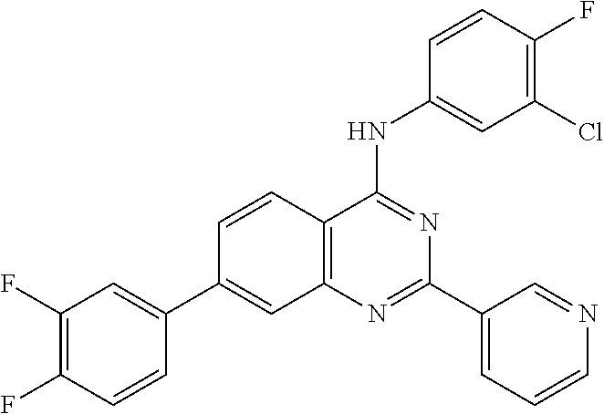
C12=C(N=C(C3=CC=CN=C3)N=C1NC1=CC(Cl)=C(F)C=C1)C=C(C1=CC(F)=C(F)C=C1)C=C2
